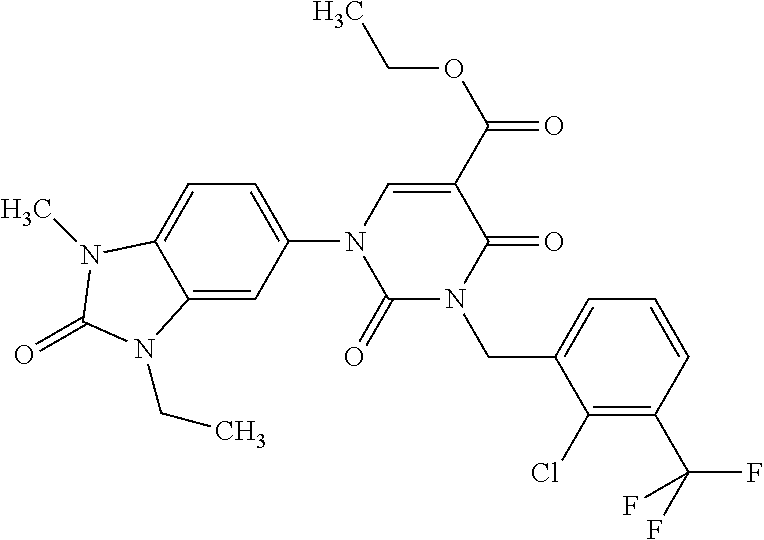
C1(=O)N(CC2=CC=CC(C(F)(F)F)=C2Cl)C(=O)C(C(=O)OCC)=CN1C1=CC=C2C(=C1)N(CC)C(=O)N2C
